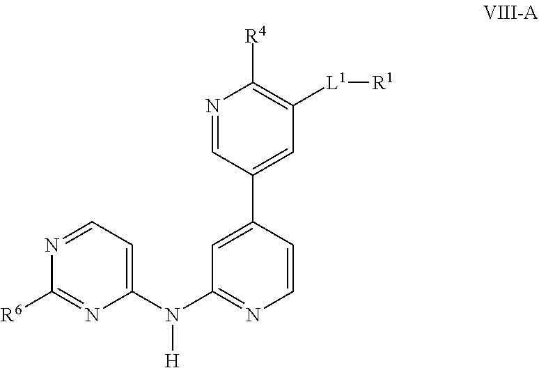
C1(C2=CC(N(C3=CC=NC([R6])=N3)[H])=NC=C2)=CC([L1][R1])=C([R4])N=C1
